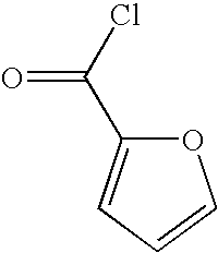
O=C(C1=CC=CO1)Cl
